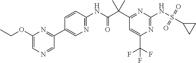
C1(C(C(NC2=NC=C(C3=NC(OCC)=CN=C3)C=C2)=O)(C)C)=NC(NS(=O)(=O)C2CC2)=NC(C(F)(F)F)=C1
